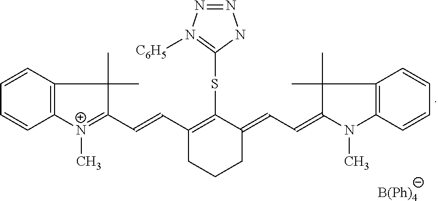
[B(Ph)4].C1=CC2=C(C=C1)C(C)(C)C(C=CC1=C(SC3=N([C6H5])N=NN3)C(=CC=C3N(C)C4=C(C3(C)C)C=CC=C4)CCC1)=[N+]2C
